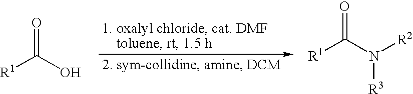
[R1]C(O)=O.[R1]C(N([R2])[R3])=O
